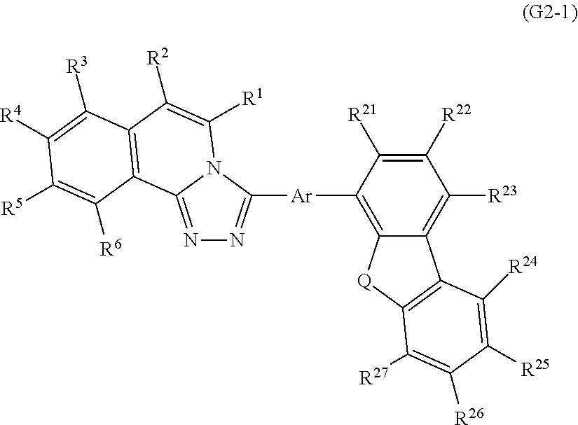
C1([Ar]C2=NN=C3N2C([R1])=C([R2])C2=C3C([R6])=C([R5])C([R4])=C2[R3])=C2C(=C([R23])C([R22])=C1[R21])C1=C([Q]2)C([R27])=C([R26])C([R25])=C1[R24]
